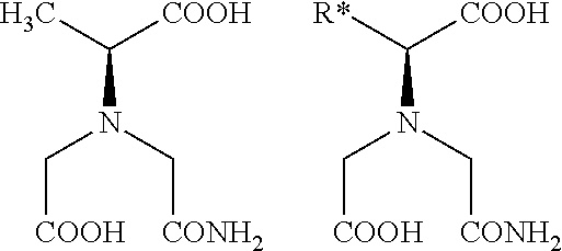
C(N(C[CONH2])C[COOH])(C)[COOH].C(N(C[CONH2])C[COOH])([R*])[COOH]
